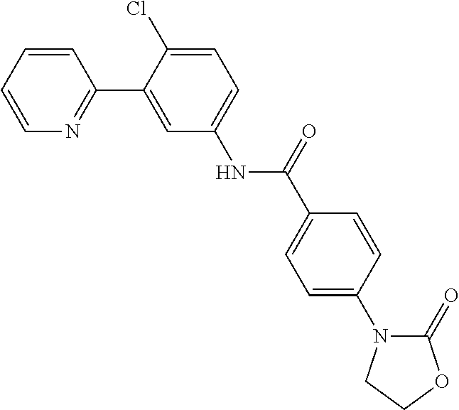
C1=CC=CN=C1C1=CC(NC(C2=CC=C(N3C(=O)OCC3)C=C2)=O)=CC=C1Cl
